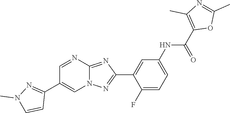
C1(F)=CC=C(NC(C2=C(C)N=C(C)O2)=O)C=C1C1=NN2C(=N1)N=CC(C1=NN(C)C=C1)=C2
